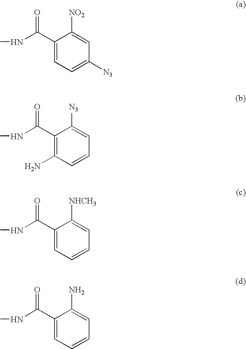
CNC(C1=CC=C([N3])C=C1[NO2])=O.CNC(C1=C(N)C=CC=C1[N3])=O.CNC(C1=CC=CC=C1[NHCH3])=O.CNC(C1=CC=CC=C1N)=O
